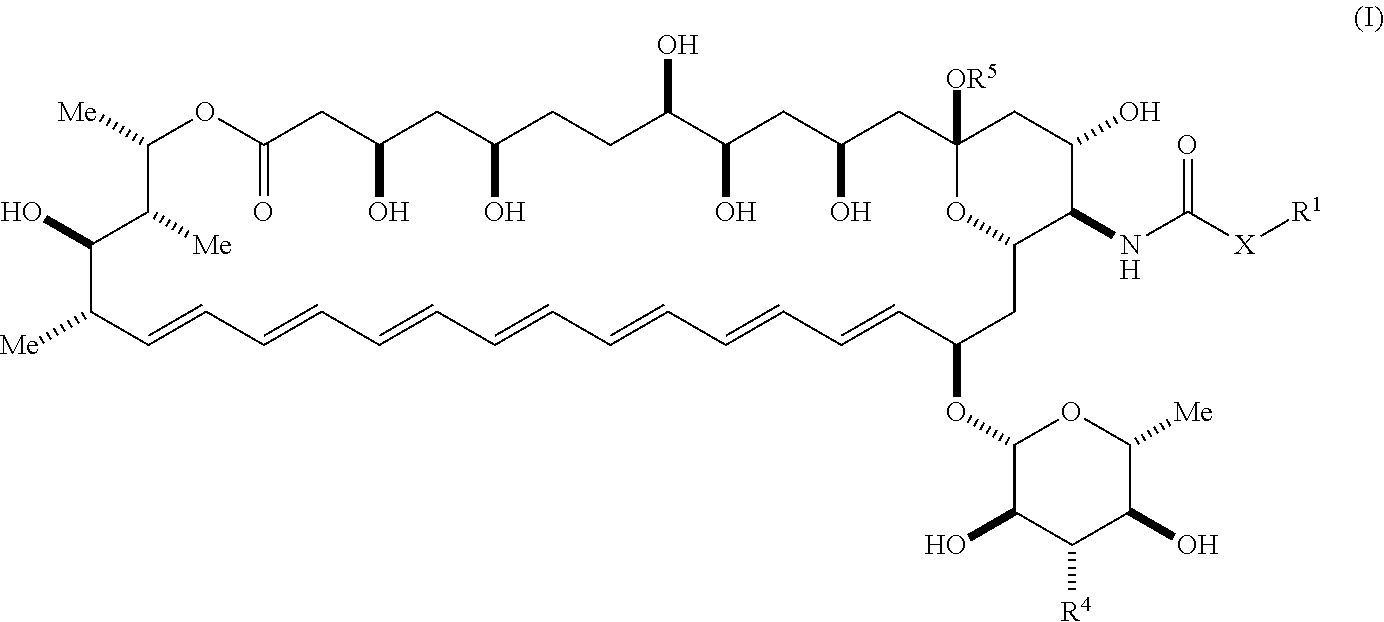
C1([Me])OC(=O)CC(O)CC(O)CCC(O)C(O)CC(O)CC2([OR5])OC(CC(OC3C(O)C([R4])C(O)C([Me])O3)C=CC=CC=CC=CC=CC=CC=CC([Me])C(O)C1[Me])C(NC([X][R1])=O)C(O)C2
